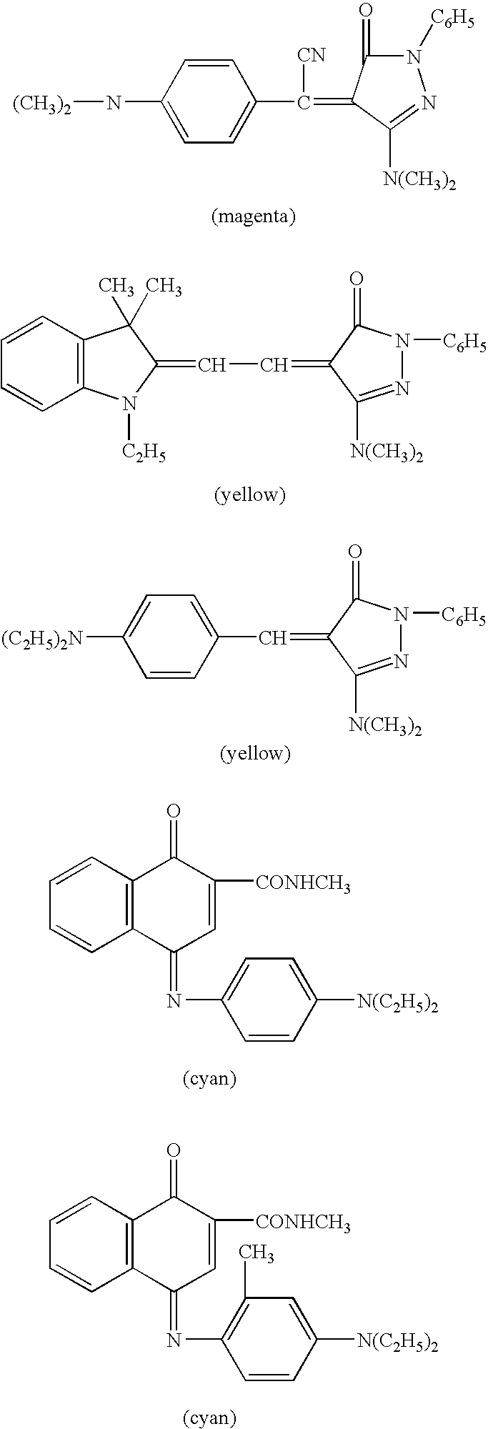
N1([C6H5])C(=O)C(=C(C2=CC=C(N[(CH3)2])C=C2)[CN])C([N(CH3)2])=N1.C1=CC=CC2=C1C(C)(C)C(=CC=C1C(=O)N([C6H5])N=C1[N(CH3)2])N2[C2H5].N1=C([N(CH3)2])C(=CC2=CC=C([(C2H5)2N])C=C2)C(=O)N1[C6H5].C1=CC=CC2=C1C(=O)C([CONHCH3])=CC2=NC1=CC=C([N(C2H5)2])C=C1.C1=CC=CC2=C1C(=O)C([CONHCH3])=CC2=NC1=C(C)C=C([N(C2H5)2])C=C1
